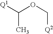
[Q1]C(OC[Q2])C
